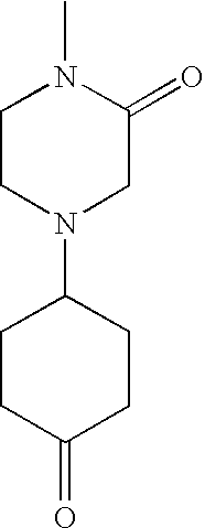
C1CN(C2CCC(=O)CC2)CC(=O)N1C
